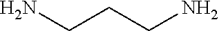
C(CN)CN
